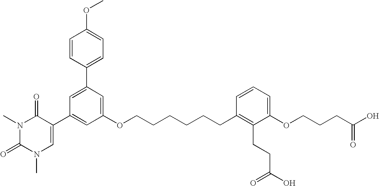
C1=C(C2=CC=C(OC)C=C2)C=C(OCCCCCCC2=C(CCC(O)=O)C(OCCCC(O)=O)=CC=C2)C=C1C1=CN(C)C(=O)N(C)C1=O
